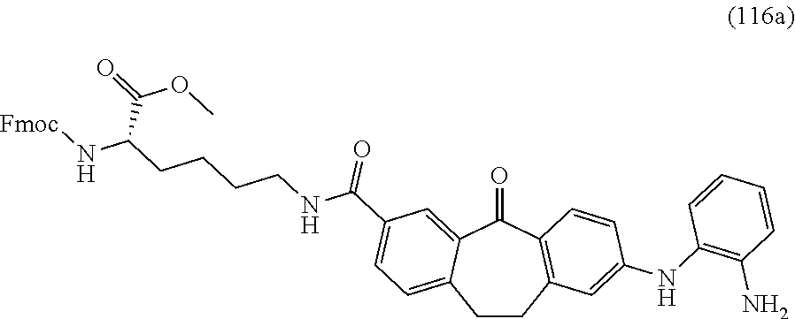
C1CC2=C(C(=O)C3=CC(C(NCCCCC(N[Fmoc])C(=O)OC)=O)=CC=C13)C=CC(NC1=C(N)C=CC=C1)=C2
